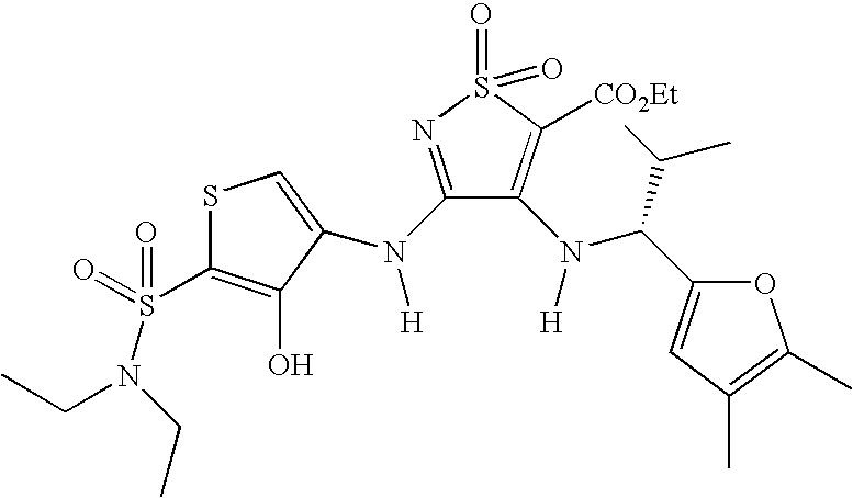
S1C(S(=O)(=O)N(CC)CC)=C(O)C(N(C2=NS(=O)(=O)C([CO2Et])=C2N([H])C(C(C)C)C2=CC(C)=C(C)O2)[H])=C1
